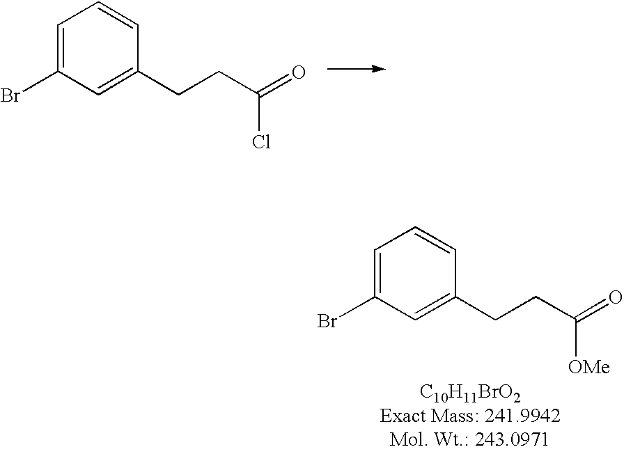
C1=C(Br)C=C(CCC(=O)Cl)C=C1.C1=C(Br)C=C(CCC(=O)[OMe])C=C1
